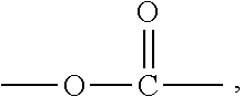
O(C)C(C)=O
